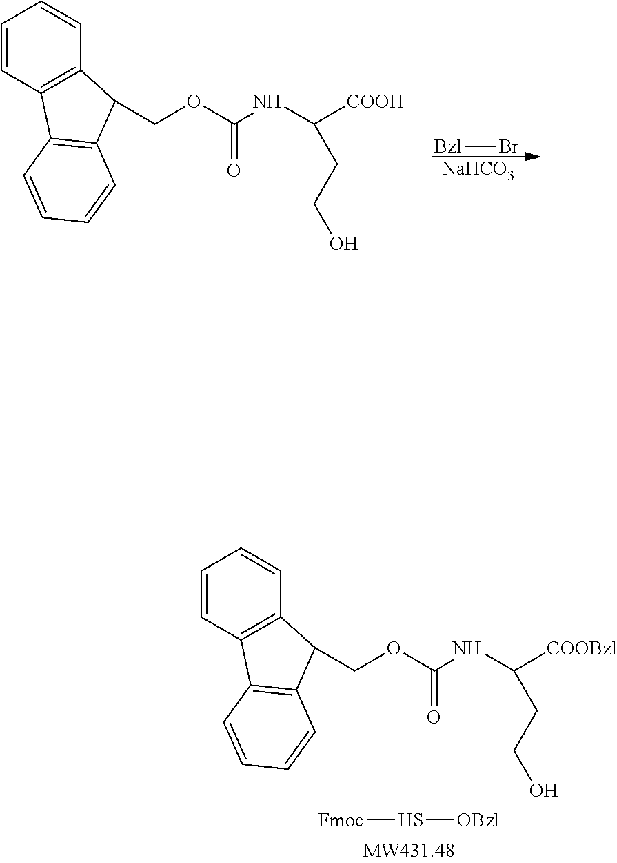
N(C([COOH])CCO)C(OCC1C2=C(C=CC=C2)C2=C1C=CC=C2)=O.Br[Bzl].[NaHCO3].N(C([COOBzl])CCO)C(OCC1C2=C(C=CC=C2)C2=C1C=CC=C2)=O.S([Fmoc])[OBzl]
